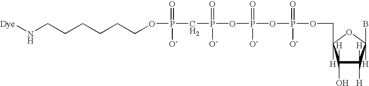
N(CCCCCCOP(CP(OP(OP(OCC1([H])OC([H])(B)C([H])([H])C1([H])O)(=O)[O-])(=O)[O-])(=O)[O-])(=O)[O-])[Dye]
